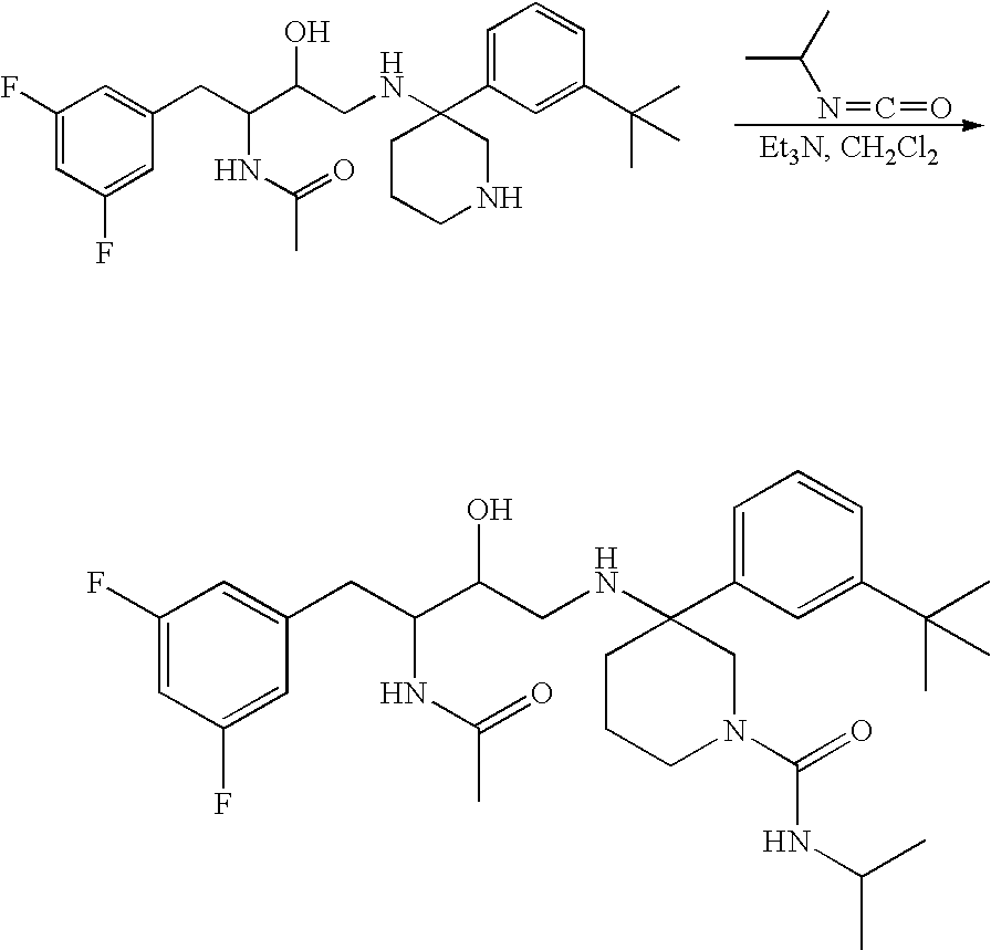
C1(F)=CC(F)=CC(CC(C(CNC2(C3=CC=CC(C(C)(C)C)=C3)CCCNC2)O)NC(C)=O)=C1.CC(N=C=O)C.C1(F)=CC(F)=CC(CC(C(CNC2(C3=CC=CC(C(C)(C)C)=C3)CCCN(C(=O)NC(C)C)C2)O)NC(C)=O)=C1
